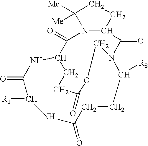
C1(=O)C2NC(=O)C([R1])NC(=O)CCC([R8])N(C(=O)C3N1C([Me])([Me])CC3)COC(=O)CC2
